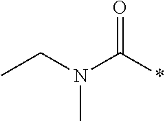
CCN(C(*)=O)C
